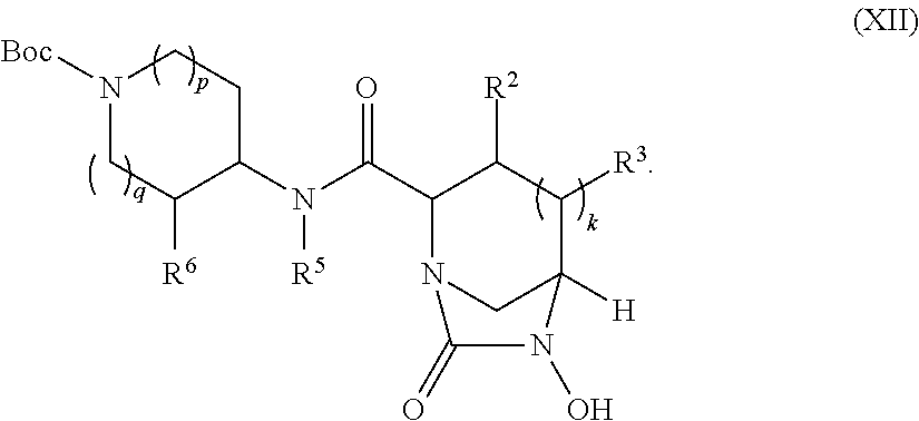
N1([Boc])CC([R6])C(N([R5])C(C2N3CC([H])(C([R3])C2[R2])N(O)C3=O)=O)CC1
